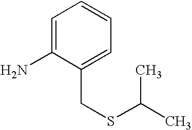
C1=C(N)C(CSC(C)C)=CC=C1
